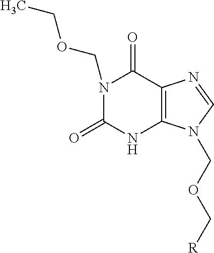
N1(COCC)C(=O)NC2=C(C1=O)N=CN2COC[R]
